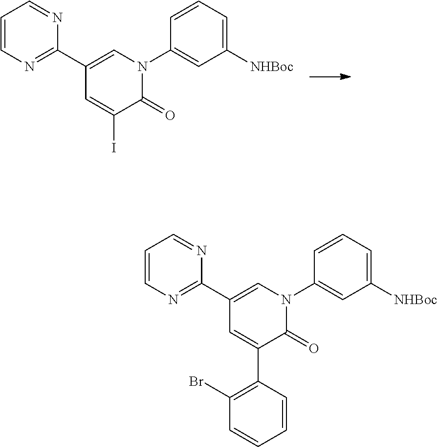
C1=CN=C(C2=CN(C3=CC([NHBoc])=CC=C3)C(=O)C(I)=C2)N=C1.C1=CN=C(C2=CN(C3=CC([NHBoc])=CC=C3)C(=O)C(C3=C(Br)C=CC=C3)=C2)N=C1
